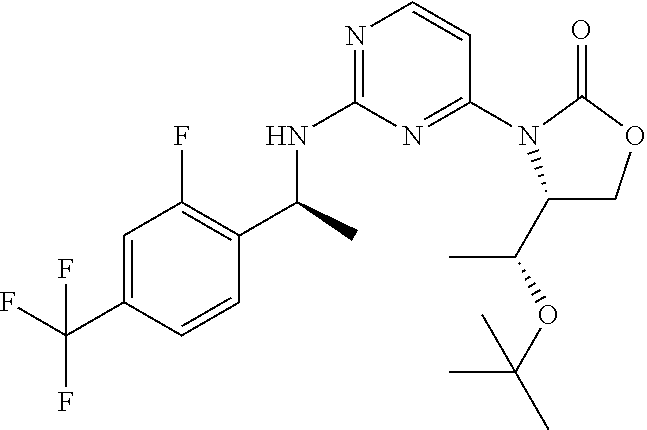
C(C)(NC1=NC=CC(N2C(C(OC(C)(C)C)C)COC2=O)=N1)C1=C(F)C=C(C(F)(F)F)C=C1
